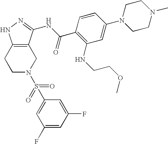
C12=C(CCN(S(C3=CC(F)=CC(F)=C3)(=O)=O)C1)NN=C2NC(C1=C(NCCOC)C=C(N2CCN(C)CC2)C=C1)=O
